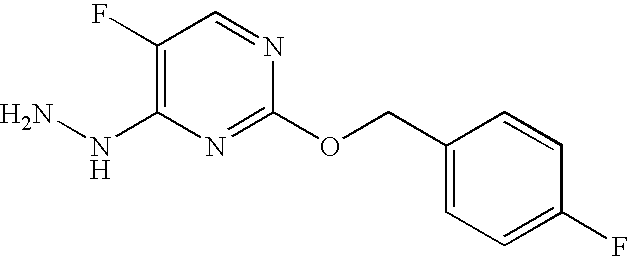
C1(F)=C(NN)N=C(OCC2=CC=C(F)C=C2)N=C1
